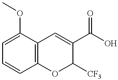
C1=CC2=C(C(OC)=C1)C=C(C(O)=O)C([CF3])O2
